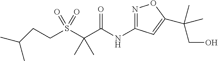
C(CC(C)C)S(C(C(NC1=NOC(C(CO)(C)C)=C1)=O)(C)C)(=O)=O
